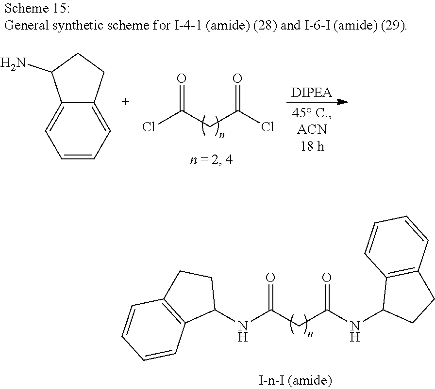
C1(NC(CC(NC2CCC3=C2C=CC=C3)=O)=O)CCC2=C1C=CC=C2.ClC(CC(Cl)=O)=O.C1=CC=C2C(=C1)C(N)CC2
